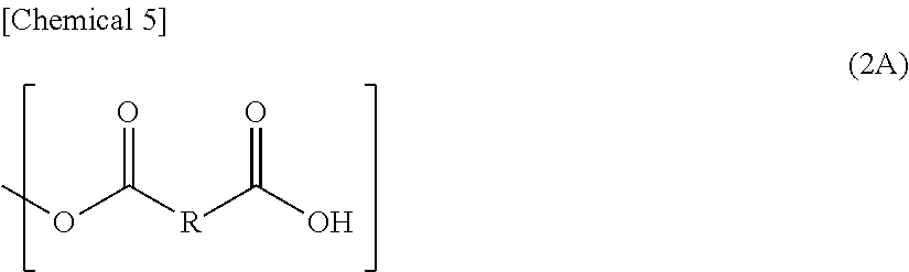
O=C(O)[R]C(OC)=O
